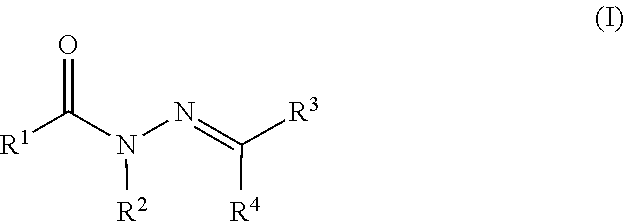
N([R2])(C(=O)[R1])N=C([R3])[R4]
